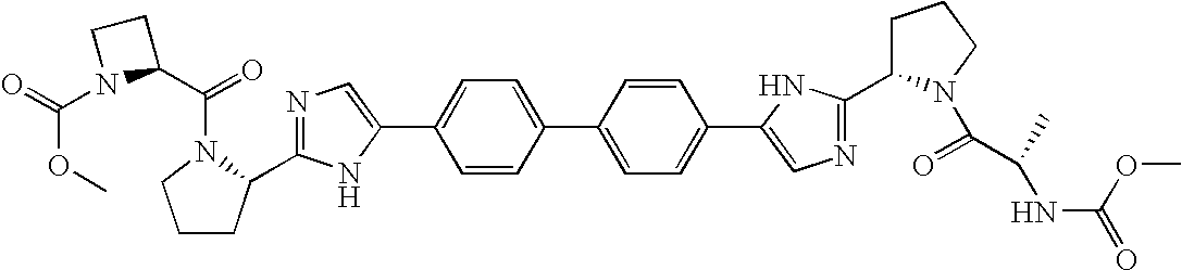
C1=CC(C2=CC=C(C3=CN=C(C4CCCN4C(=O)C(C)NC(=O)OC)N3)C=C2)=CC=C1C1=CN=C(C2CCCN2C(C2CCN2C(=O)OC)=O)N1
